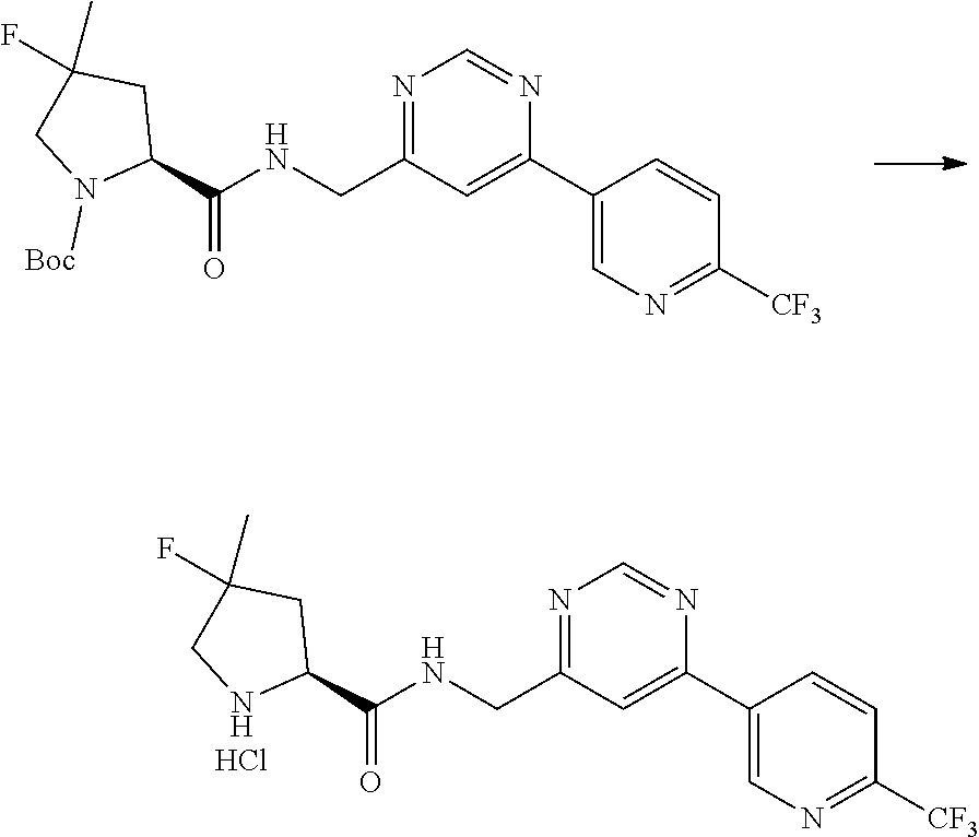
C1(C2=CC(CNC(C3CC(F)(C)CN3[Boc])=O)=NC=N2)=CN=C([CF3])C=C1.C1(C2=CC(CNC(C3CC(F)(C)CN3)=O)=NC=N2)=CN=C([CF3])C=C1.Cl
